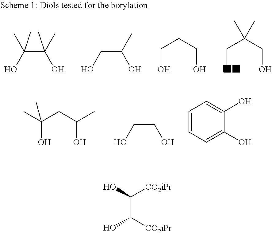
C(O)(CC(O)C)(C)C.C(O)CO.C1=CC=C(O)C(O)=C1.C(C)C(CO)(C)C.C(C(O)(C)C)(O)(C)C.C(C(O)C)O.C(O)CCO.C(C(O)[CO2iPr])([CO2iPr])O
